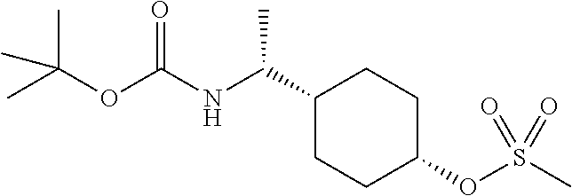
C1(C(NC(OC(C)(C)C)=O)C)CCC(OS(C)(=O)=O)CC1
